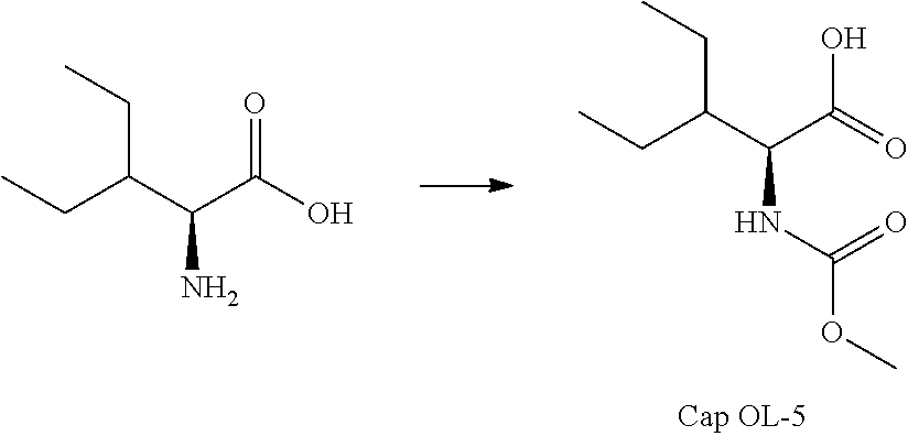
CCC(C(C(=O)O)NC(OC)=O)CC.CCC(C(C(O)=O)N)CC
